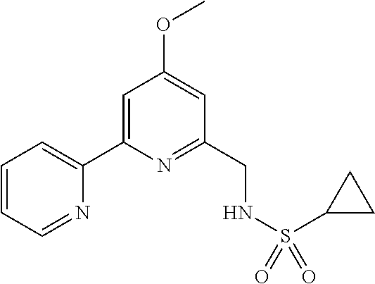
C1=CC=NC(C2=CC(OC)=CC(CNS(=O)(=O)C3CC3)=N2)=C1
